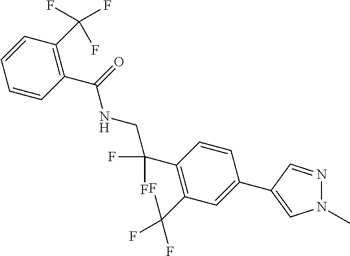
C1(C2=CN(C)N=C2)=CC(C(F)(F)F)=C(C(F)(F)CNC(C2=C(C(F)(F)F)C=CC=C2)=O)C=C1
